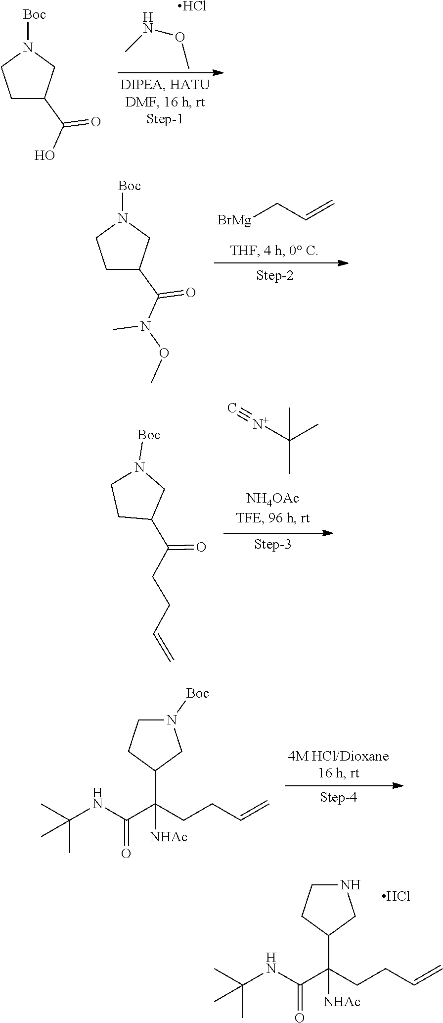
N1CCC(C(CCC=C)(C(=O)NC(C)(C)C)[NHAc])C1.Cl.N(C)OC.Cl.C1C(C(O)=O)CN([Boc])C1.[BrMg]CC=C.C1C(C(N(OC)C)=O)CN([Boc])C1.[N+](C(C)(C)C)#C.C1C(C(CCC=C)=O)CN([Boc])C1.N1([Boc])CCC(C(CCC=C)(C(=O)NC(C)(C)C)[NHAc])C1
